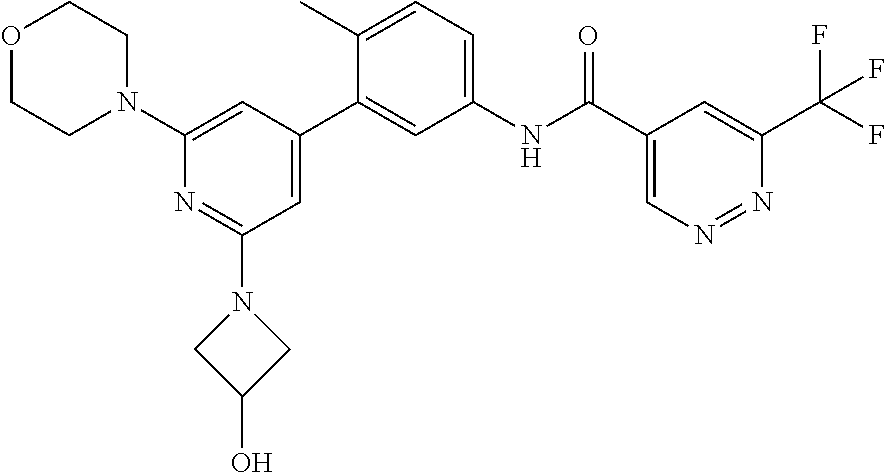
C1(N2CCOCC2)=CC(C2=CC(NC(C3=CN=NC(C(F)(F)F)=C3)=O)=CC=C2C)=CC(N2CC(O)C2)=N1
